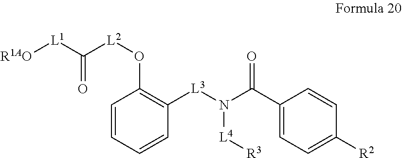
C1(O[L2]C([L1][R1AO])=O)=C([L3]N(C(C2=CC=C([R2])C=C2)=O)[L4][R3])C=CC=C1
